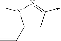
C1(C=C)=CC(->C)=NN1C
